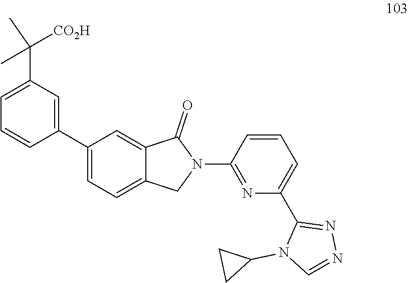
C1(C2=CC(C(C)([CO2H])C)=CC=C2)=CC=C2C(=C1)C(=O)N(C1=NC(C3=NN=CN3C3CC3)=CC=C1)C2
